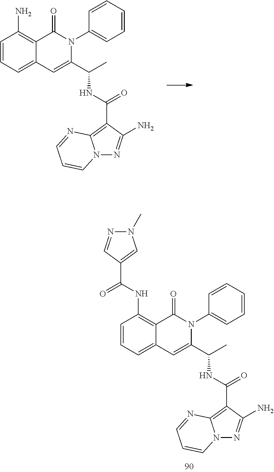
C1=CC=C2C(=C1N)C(=O)N(C1=CC=CC=C1)C(C(NC(=O)C1=C3N(N=C1N)C=CC=N3)C)=C2.C1=CC=C2C(=C1NC(C1=CN(C)N=C1)=O)C(=O)N(C1=CC=CC=C1)C(C(NC(=O)C1=C3N(N=C1N)C=CC=N3)C)=C2
